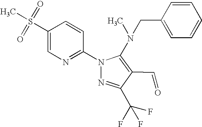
C1(S(=O)(=O)C)=CN=C(N2N=C(C(F)(F)F)C(C=O)=C2N(CC2=CC=CC=C2)C)C=C1
